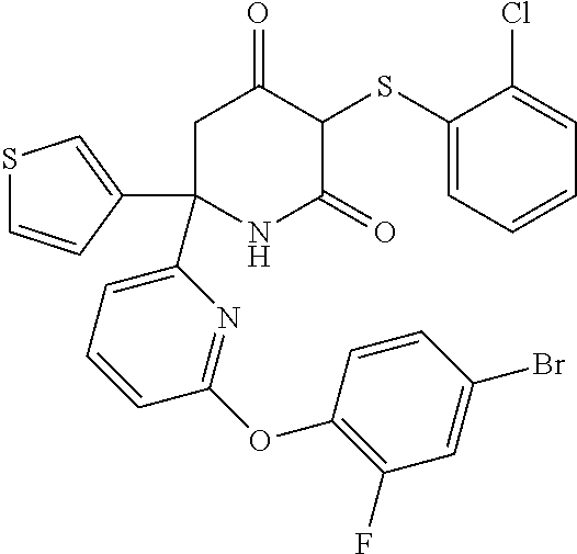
C1C(C2=CSC=C2)(C2=CC=CC(OC3=C(F)C=C(Br)C=C3)=N2)NC(=O)C(SC2=CC=CC=C2Cl)C1=O
